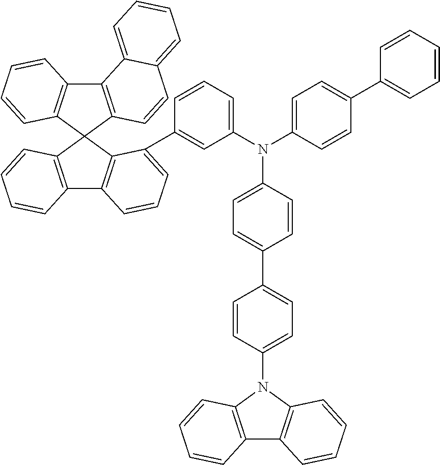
C12=C(C3(C4=C1C=CC=C4)C1=C(C4=C3C(C3=CC(N(C5=CC=C(C6=CC=C(N7C8=C(C9=C7C=CC=C9)C=CC=C8)C=C6)C=C5)C5=CC=C(C6=CC=CC=C6)C=C5)=CC=C3)=CC=C4)C=CC=C1)C=CC1=CC=CC=C21
